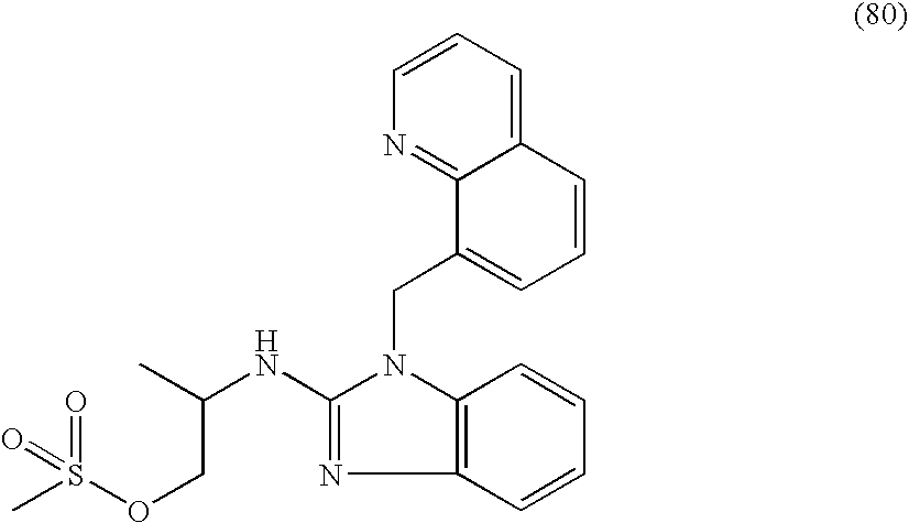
C12=CC=CN=C1C(CN1C3=C(N=C1NC(COS(=O)(C)=O)C)C=CC=C3)=CC=C2
